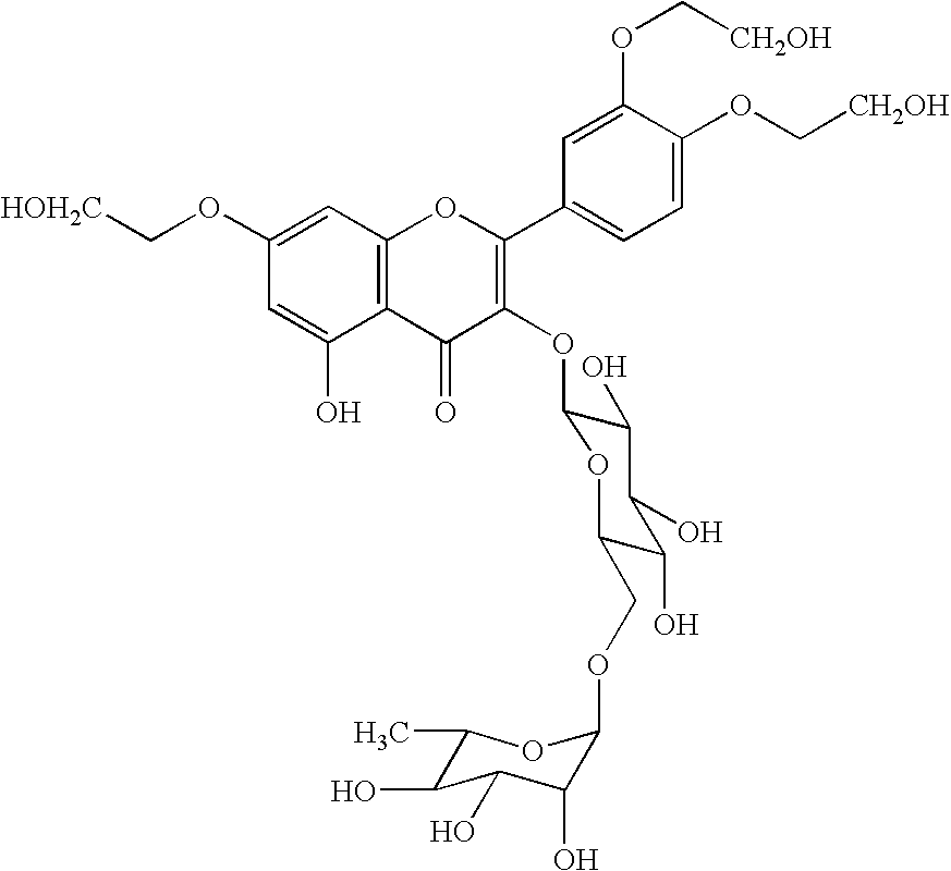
C1(OC[HOH2C])=CC2=C(C(O)=C1)C(=O)C(OC1C(O)C(O)C(O)C(COC3C(O)C(O)C(O)C(C)O3)O1)=C(C1=CC=C(OC[CH2OH])C(OC[CH2OH])=C1)O2
